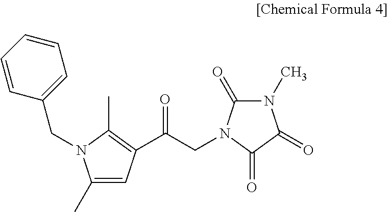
C1(C)=CC(C(CN2C(=O)N(C)C(=O)C2=O)=O)=C(C)N1CC1=CC=CC=C1
